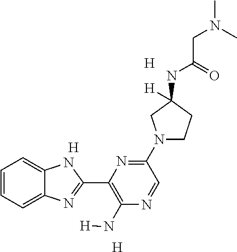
[H].[H].[H].C1=CC=C2C(=C1)NC(C1=C(N[H])N=CC(N3CCC([H])(NC(CN(C)C)=O)C3)=N1)=N2
